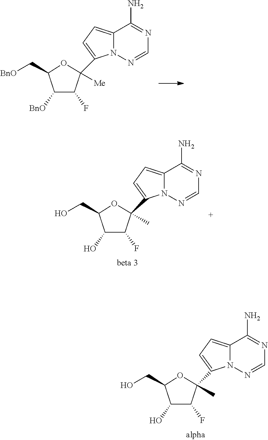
C1([BnO])C(F)C(C2=CC=C3N2N=CN=C3N)([Me])OC1C[BnO].C1(O)C(F)C(C2=CC=C3N2N=CN=C3N)(C)OC1CO.C1(O)C(F)C(C2=CC=C3N2N=CN=C3N)(C)OC1CO
